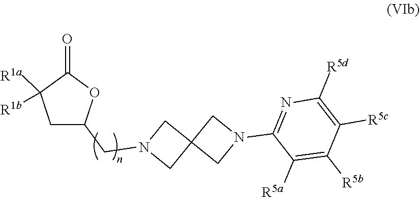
C1C(CN2CC3(C2)CN(C2=NC([R5d])=C([R5c])C([R5b])=C2[R5a])C3)OC(=O)C1([R1b])[R1a]
